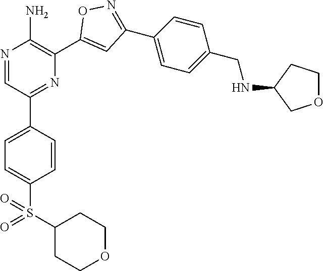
N1=CC(C2=CC=C(S(=O)(C3CCOCC3)=O)C=C2)=NC(C2=CC(C3=CC=C(CNC4COCC4)C=C3)=NO2)=C1N
